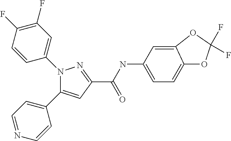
C(=O)(C1=NN(C2=CC(F)=C(F)C=C2)C(C2=CC=NC=C2)=C1)NC1=CC=C2C(=C1)OC(F)(F)O2
